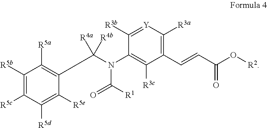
C1([R5b])=C([R5c])C([R5d])=C([R5e])C(C(N(C2=C([R3c])C(C=CC(O[R2])=O)=C([R3a])[Y]=C2[R3b])C([R1])=O)([R4a])[R4b])=C1[R5a]
